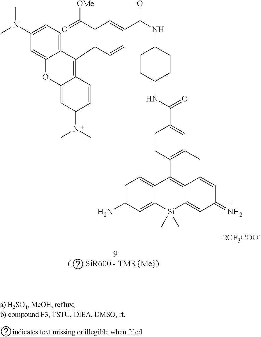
[2CF3COO-].C1=C(N)C=C2C(=C1)C(C1=C(C)C=C(C(=O)NC3CCC(NC(=O)C4=CC(C([OMe])=O)=C(C5=C6C(=CC(=N(C)C)C=C6)OC6=CC(N(C)C)=CC=C56)C=C4)CC3)C=C1)=C1C(=CC(=N)C=C1)[Si]2(C)C
